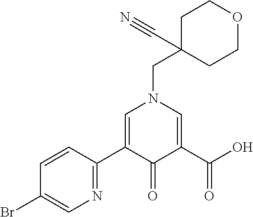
N1=C(C2=CN(CC3(C#N)CCOCC3)C=C(C(O)=O)C2=O)C=CC(Br)=C1
